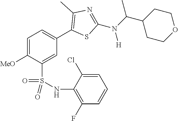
C1=C([MeO])C(S(NC2=C(F)C=CC=C2Cl)(=O)=O)=CC(C2=C(C)N=C(N(C(C3CCOCC3)C)[H])S2)=C1
